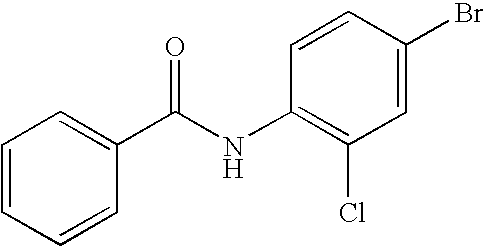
C1=CC=CC(C(NC2=C(Cl)C=C(Br)C=C2)=O)=C1
